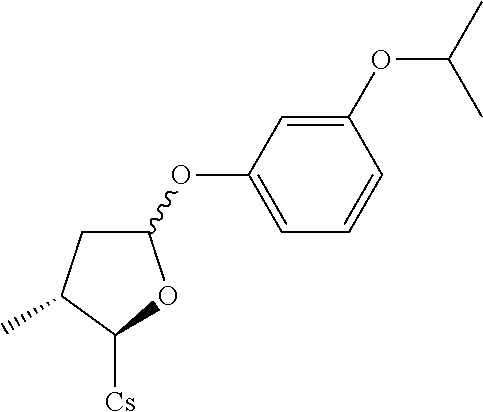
C1(OC2=CC=CC(OC(C)C)=C2)CC(C)C([Cs])O1
